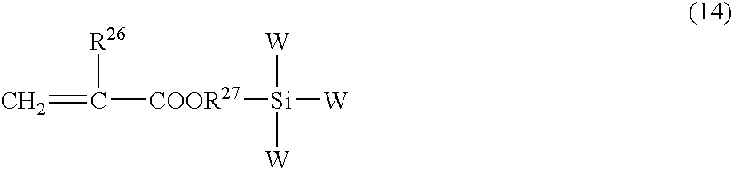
C(=C)([R26])[COOR27][Si]([W])([W])[W]
